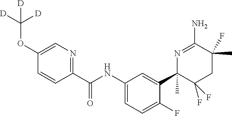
C1(C(NC2=CC=C(F)C(C3(C)C(F)(F)CC(F)(C)C(N)=N3)=C2)=O)=NC=C(OC([D])([D])[D])C=C1
